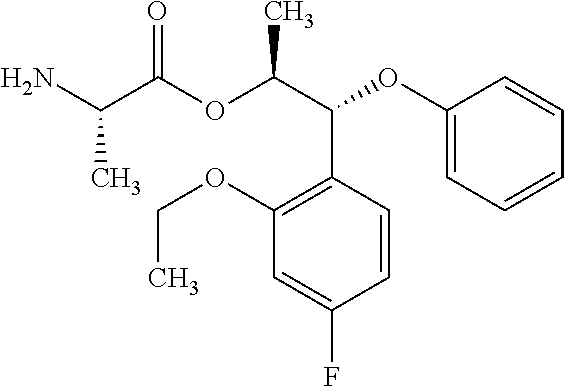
NC(C(OC(C(C1=C(OCC)C=C(F)C=C1)OC1=CC=CC=C1)C)=O)C
